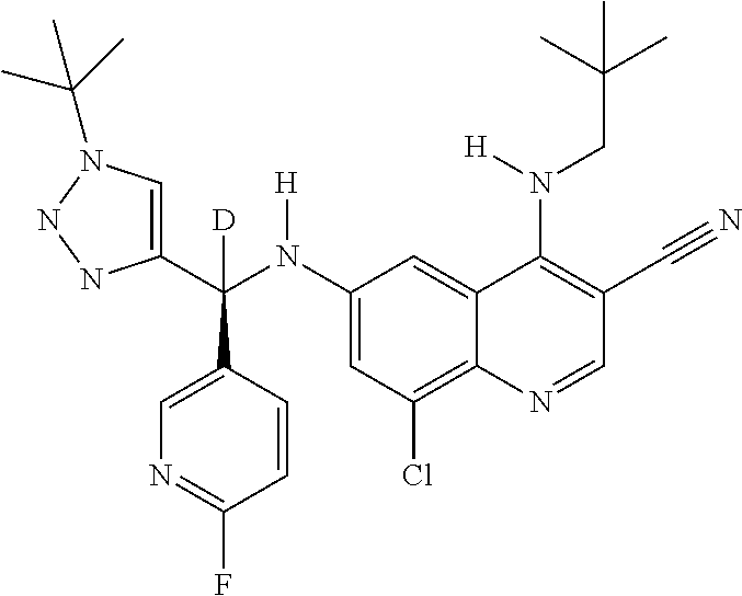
C1(N(C(C2=CN(C(C)(C)C)NN2)(C2=CN=C(F)C=C2)[D])[H])=CC(Cl)=C2C(=C1)C(N(CC(C)(C)C)[H])=C(C#N)C=N2
